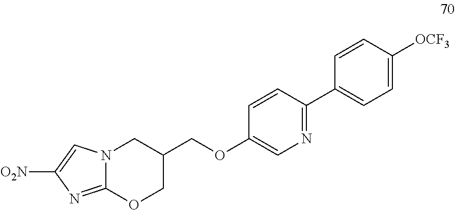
C12=NC([O2N])=CN1CC(COC1=CN=C(C3=CC=C([OCF3])C=C3)C=C1)CO2
